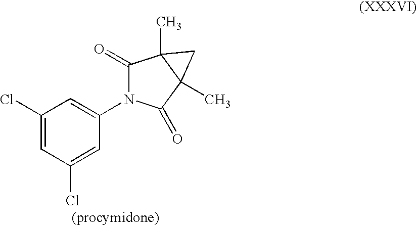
C1(Cl)=CC(Cl)=CC(N2C(=O)C3(C)C(C)(C2=O)C3)=C1
